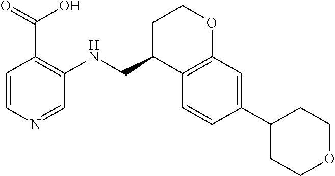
C1=CN=CC(NCC2C3=C(OCC2)C=C(C2CCOCC2)C=C3)=C1C(=O)O
